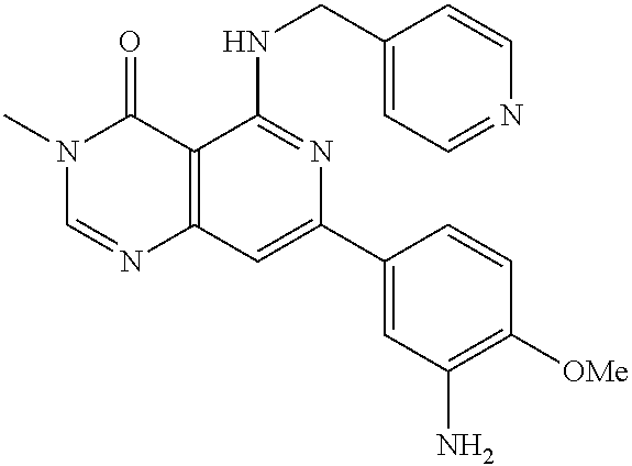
C12=C(C=C(C3=CC(N)=C([OMe])C=C3)N=C1NCC1=CC=NC=C1)N=CN(C)C2=O
